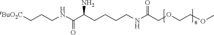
[tBuO2C]CCCNC(C(CCCCNC(COCCOC)=O)N)=O
